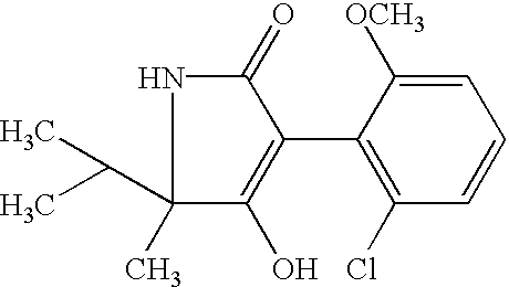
C1(=O)NC(C(C)C)(C)C(O)=C1C1=C(Cl)C=CC=C1[OCH3]
